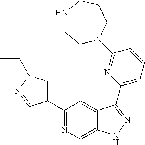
C1(C2=CN(CC)N=C2)=NC=C2C(=C1)C(C1=CC=CC(N3CCNCCC3)=N1)=NN2
